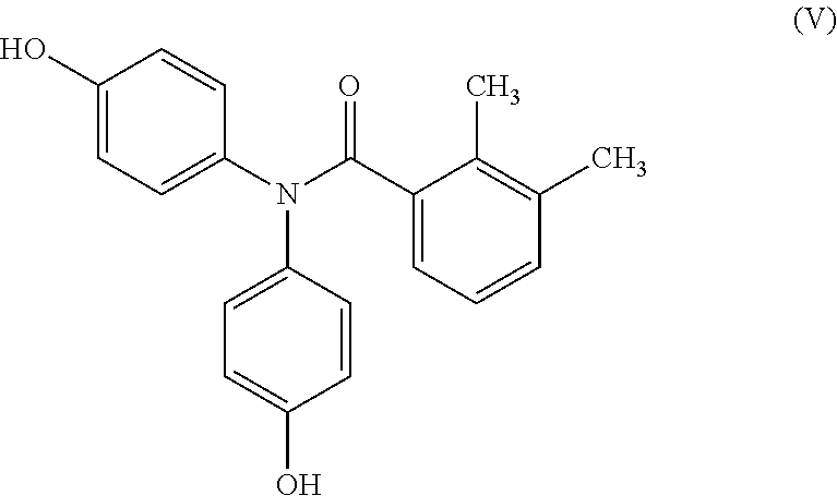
N(C1=CC=C(O)C=C1)(C1=CC=C(O)C=C1)C(C1=CC=CC(C)=C1C)=O
